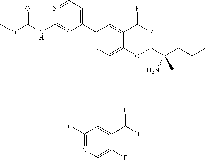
C1(C2=CC=NC(NC(OC)=O)=C2)=NC=C(OCC(CC(C)C)(N)C)C(C(F)F)=C1.C1(Br)=NC=C(F)C(C(F)F)=C1
